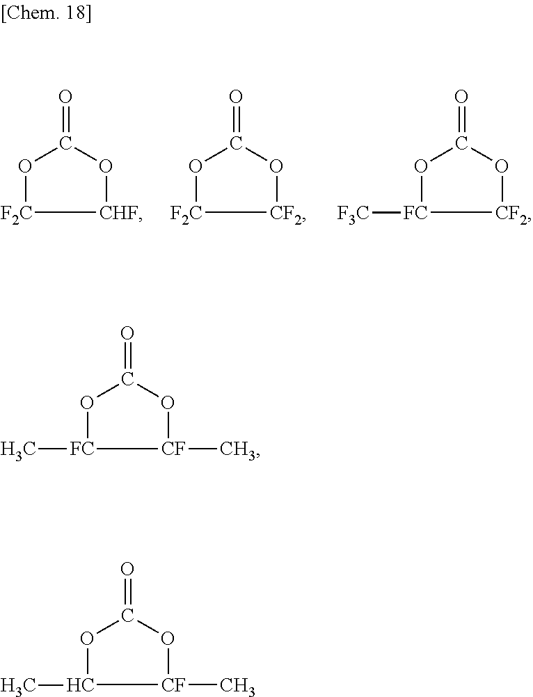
O1[F2C][CHF]OC1=O.O1[F2C][CF2]OC1=O.O1[FC]([F3C])[CF2]OC1=O.O1[FC](C)[CF](C)OC1=O.O1C(C)[CF](C)OC1=O
